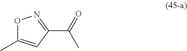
O1C(C)=CC(C(=O)C)=N1
